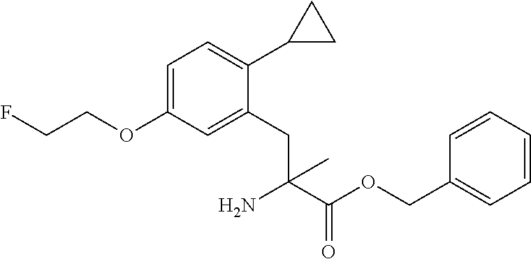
C1=C(OCCF)C=C(CC(C(OCC2=CC=CC=C2)=O)(N)C)C(C2CC2)=C1
